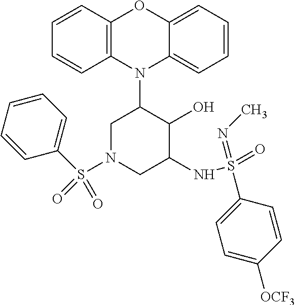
N1(C2CN(S(=O)(C3=CC=CC=C3)=O)CC(NS(=O)(=NC)C3=CC=C([OCF3])C=C3)C2O)C2=C(C=CC=C2)OC2=CC=CC=C12
